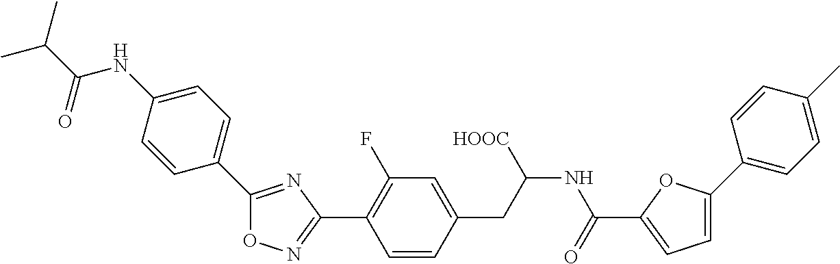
O1N=C(C2=C(F)C=C(CC(NC(C3=CC=C(C4=CC=C(C)C=C4)O3)=O)[HOOC])C=C2)N=C1C1=CC=C(NC(C(C)C)=O)C=C1
